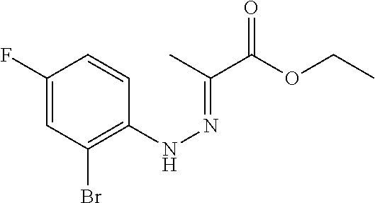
C1(F)=CC(Br)=C(NN=C(C)C(OCC)=O)C=C1
